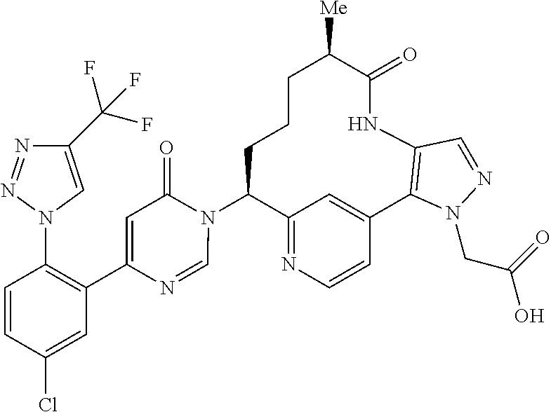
C12=NC=CC(=C1)C1=C(NC(=O)C([Me])CCCC2N2C(=O)C=C(C3=C(N4C=C(C(F)(F)F)N=N4)C=CC(Cl)=C3)N=C2)C=NN1CC(O)=O
